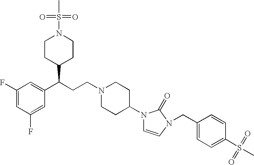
C1(F)=CC(F)=CC(C(CCN2CCC(N3C=CN(CC4=CC=C(S(C)(=O)=O)C=C4)C3=O)CC2)C2CCN(S(C)(=O)=O)CC2)=C1
